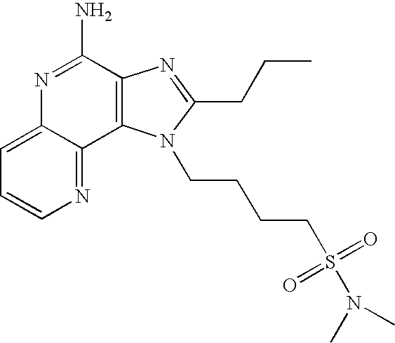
C1=C2C(=NC=C1)C1=C(C(N)=N2)N=C(CCC)N1CCCCS(=O)(=O)N(C)C
